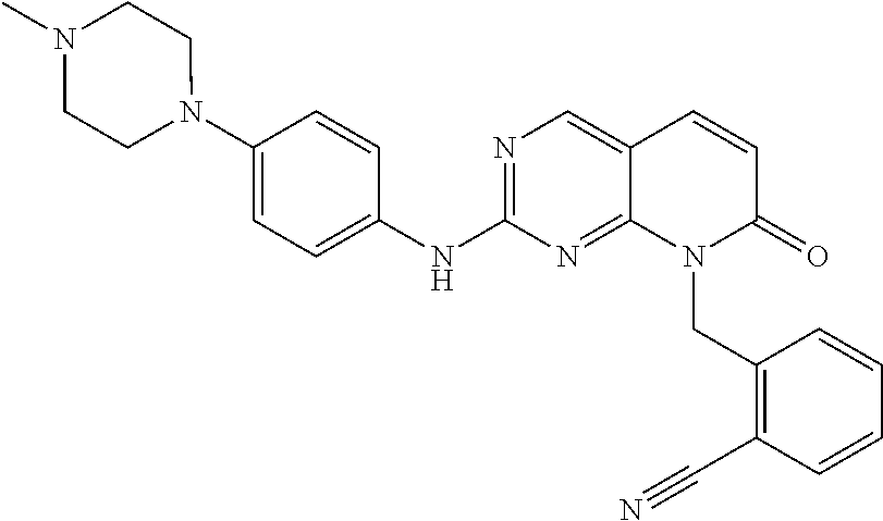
N1(C2=CC=C(NC3=NC=C4C(=N3)N(CC3=C(C#N)C=CC=C3)C(=O)C=C4)C=C2)CCN(C)CC1
